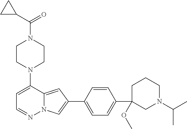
N1(C2=CC=NN3C2=CC(C2=CC=C(C4(OC)CN(C(C)C)CCC4)C=C2)=C3)CCN(C(=O)C2CC2)CC1
